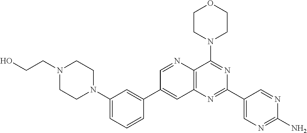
C1=CC(C2=CC3=C(C(N4CCOCC4)=NC(C4=CN=C(N)N=C4)=N3)N=C2)=CC(N2CCN(CCO)CC2)=C1
